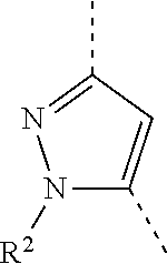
N1([R2])C(C)=CC(C)=N1
